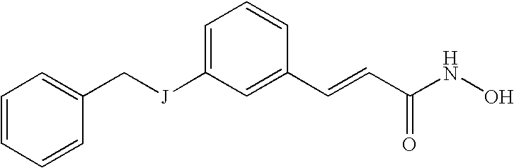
C([J]C1=CC=CC(C=CC(NO)=O)=C1)C1=CC=CC=C1
